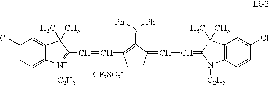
C12=CC(Cl)=CC=C1[N+]([-C2H5])=C(C=CC1=C(N([Ph])[Ph])C(=CC=C3N([C2H5])C4=C(C3(C)C)C=C(Cl)C=C4)CC1)C2(C)C.[CF3SO3-]
